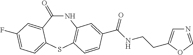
C1(=O)NC2=C(SC3=CC=C(F)C=C13)C=CC(C(NCCC1=CN=CO1)=O)=C2
